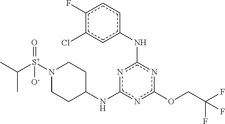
N(c1nc(NC2CCN([S+](=O)(C(C)C)[O-])CC2)nc(OCC(F)(F)F)n1)c1cc(Cl)c(F)cc1
